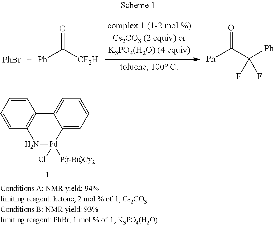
O=C([CF2H])[Ph].O=C(C([Ph])(F)F)[Ph].[PhBr].C1=CC=CC2=C1C1=CC=CC=C1[Pd](Cl)([P(t-Bu)Cy2])N2
